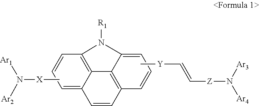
C12=C3C(=CC=C1)C=CC1=C3C(=CC=C1)N2[R1].C[Y]C=C[Z]N([Ar3])[Ar4].C[X]N([Ar1])[Ar2]
